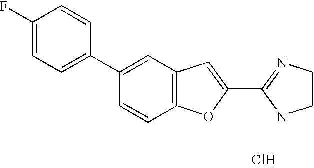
C1(C2=NCCN2)=CC2=C(O1)C=CC(C1=CC=C(F)C=C1)=C2.Cl
